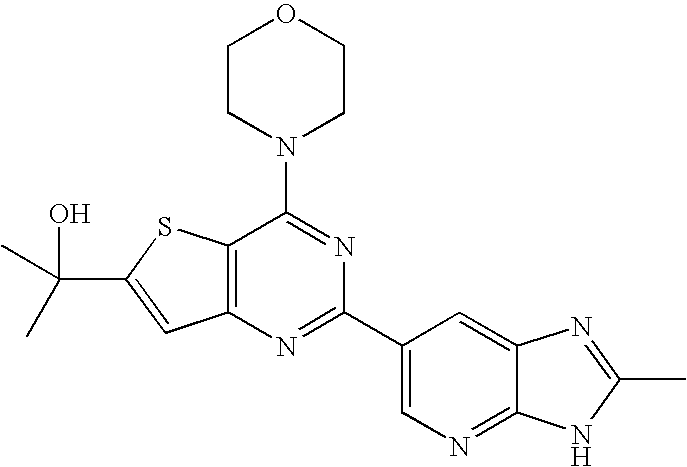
C1CN(C2=NC(C3=CN=C4C(=C3)N=C(C)N4)=NC3=C2SC(C(C)(O)C)=C3)CCO1
